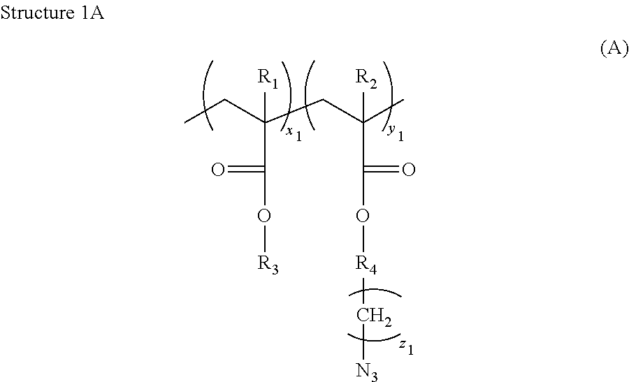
CCC(CC(C)([R2])C(=O)O[R4]C[N3])(C(=O)O[R3])[R1]
